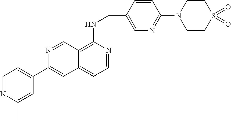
C1=NC(C)=CC(C2=CC3=CC=NC(NCC4=CN=C(N5CCS(=O)(=O)CC5)C=C4)=C3C=N2)=C1
